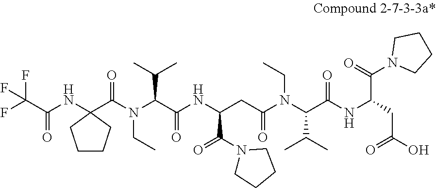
N(CC)(C(C(=O)NC(C(N1CCCC1)=O)CC(N(C(C(NC(CC(=O)O)C(=O)N1CCCC1)=O)C(C)C)CC)=O)C(C)C)C(C1(NC(C(F)(F)F)=O)CCCC1)=O
